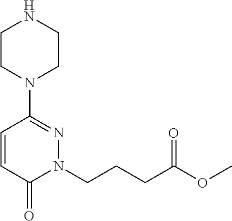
C1=CC(=O)N(CCCC(OC)=O)N=C1N1CCNCC1
